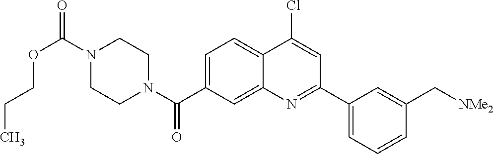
N1(C(OCCC)=O)CCN(C(=O)C2=CC=C3C(=C2)N=C(C2=CC=CC(C[NMe2])=C2)C=C3Cl)CC1
